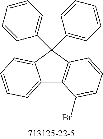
C12=CC=CC=C1C(C1=CC=CC=C1)(C1=CC=CC=C1)C1=C2C(Br)=CC=C1
